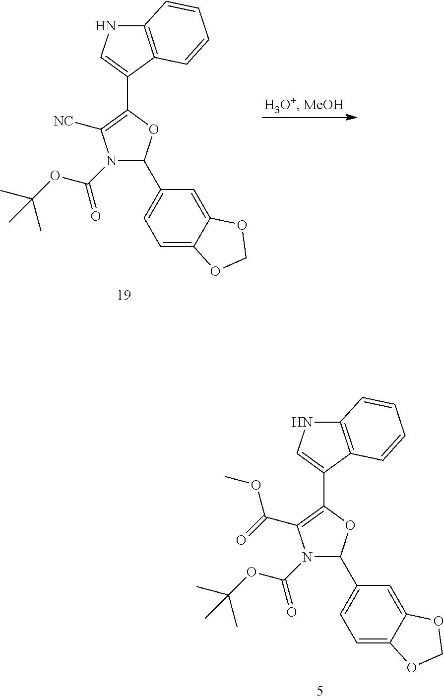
C1(C2=CNC3=C2C=CC=C3)=C(C(=O)OC)N(C(=O)OC(C)(C)C)C(C2=CC=C3C(=C2)OCO3)O1.C1(C2=CNC3=C2C=CC=C3)=C([NC])N(C(=O)OC(C)(C)C)C(C2=CC=C3C(=C2)OCO3)O1
